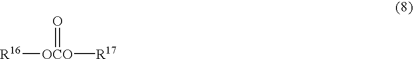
[R16][OCO]([R17])=O
